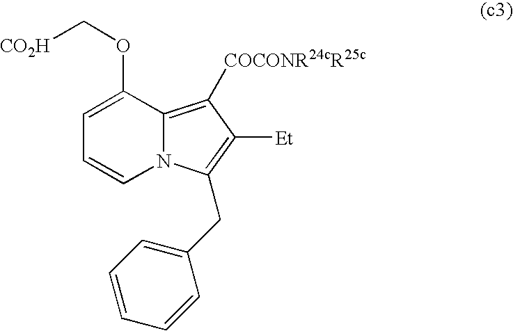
C1=C(OC[CO2H])C2=C([COCONR24cR25c])C([Et])=C(CC3=CC=CC=C3)N2C=C1
